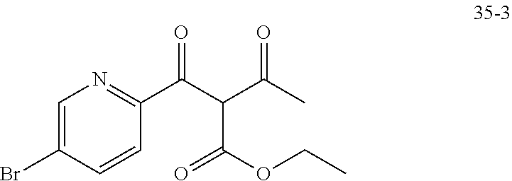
C1=C(Br)C=CC(C(C(C(C)=O)C(OCC)=O)=O)=N1
